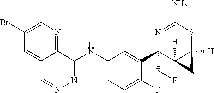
C12=CC(Br)=CN=C1C(NC1=CC=C(F)C(C3(CF)C4([H])C([H])(SC(N)=N3)C4)=C1)=NN=C2
